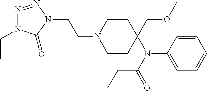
N1=NN(CCN2CCC(N(C3=CC=CC=C3)C(=O)CC)(COC)CC2)C(=O)N1CC
